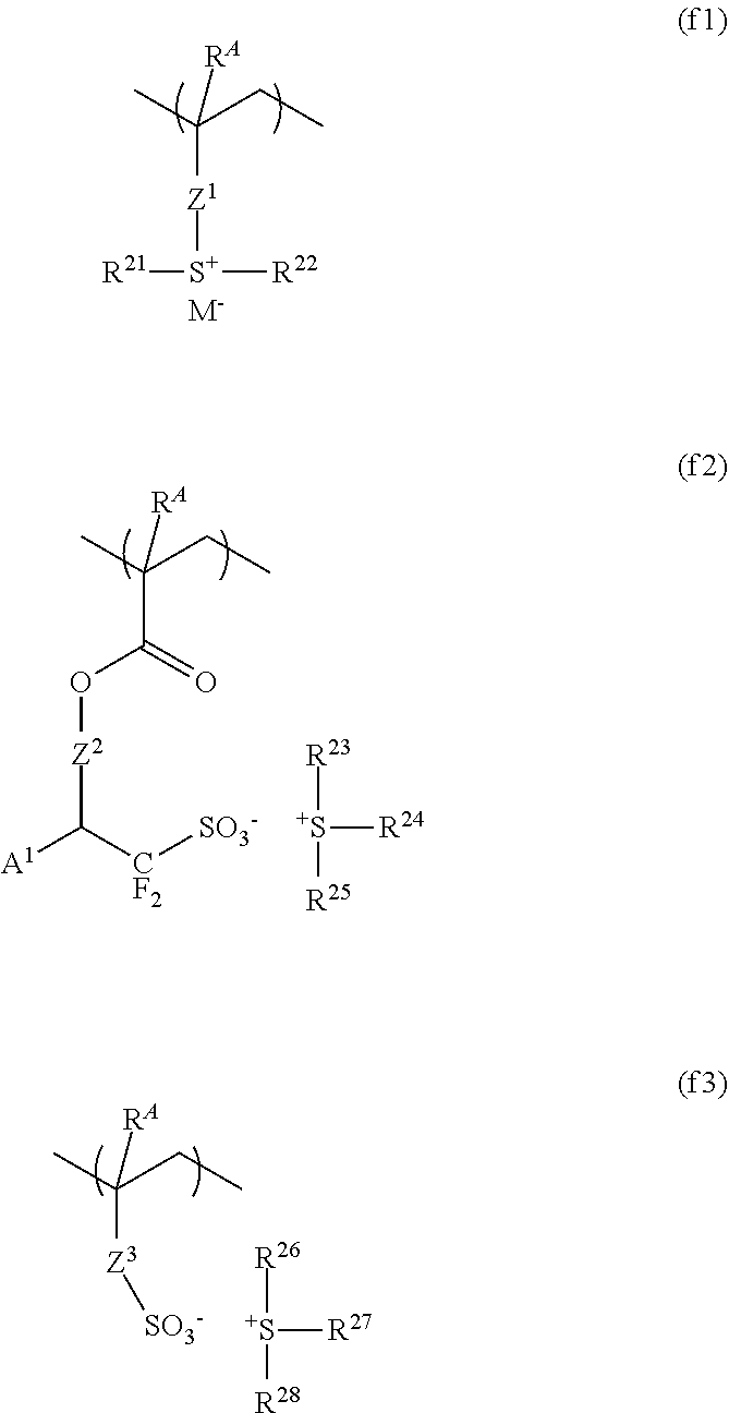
CC(CC)([RA])[Z1][S+]([R21])[R22].[M-].CC(CC)([RA])C(=O)O[Z2]C([A1])[CF2][SO3-].[S+]([R24])([R23])[R25].CC(CC)([RA])[Z3][SO3-].[S+]([R27])([R26])[R28]
